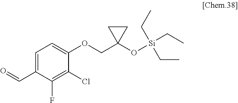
C1=C(C=O)C(F)=C(Cl)C(OCC2(O[Si](CC)(CC)CC)CC2)=C1
